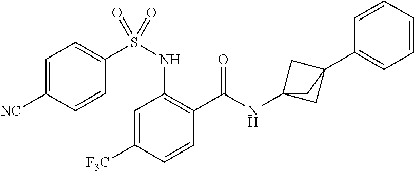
C1=C([F3C])C=CC(C(=O)NC23CC(C4=CC=CC=C4)(C2)C3)=C1NS(C1=CC=C([NC])C=C1)(=O)=O
